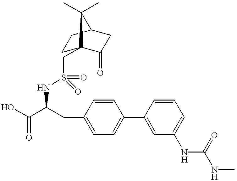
N(C(C(O)=O)CC1=CC=C(C2=CC(NC(=O)NC)=CC=C2)C=C1)S(=O)(=O)CC12CCC(CC1=O)C2(C)C
